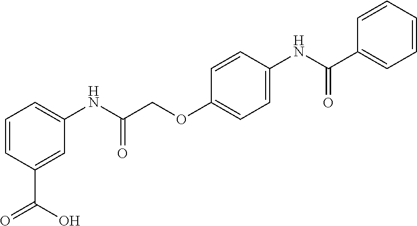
C1=CC(C(=O)O)=CC(NC(COC2=CC=C(NC(C3=CC=CC=C3)=O)C=C2)=O)=C1
